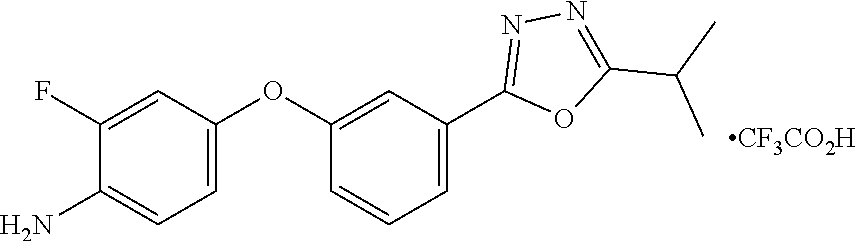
C1(F)=CC(OC2=CC(C3=NN=C(C(C)C)O3)=CC=C2)=CC=C1N.[CF3CO2H]
